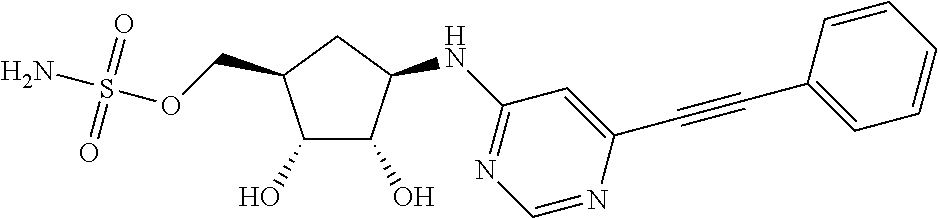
O(S(N)(=O)=O)CC1C(O)C(O)C(NC2=NC=NC(C#CC3=CC=CC=C3)=C2)C1
